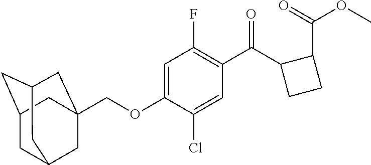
C1C2CC3CC(COC4=CC(F)=C(C(C5CCC5C(=O)OC)=O)C=C4Cl)(CC1C3)C2
